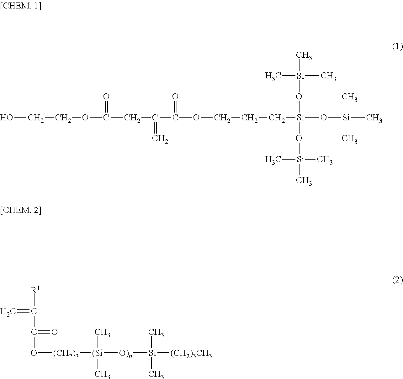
C=C([R1])C(=O)O[(CH2)3][(Si]([O)n][Si](C)(C)[(CH2)3CH3])(C)C.OCCOC(=O)CC(C(=O)OCCC[Si](O[Si](C)(C)C)(O[Si](C)(C)C)O[Si](C)(C)C)=C
